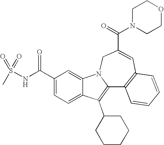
C1(C(NS(C)(=O)=O)=O)=CC=C2C(=C1)N1C(=C2C2CCCCC2)C2=C(C=C(C(=O)N3CCOCC3)C1)C=CC=C2
